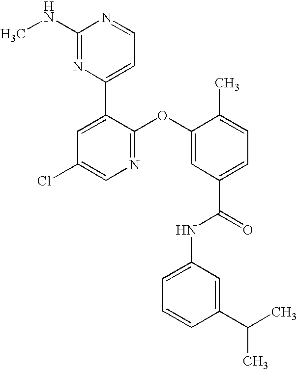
C1(NC)=NC(C2=CC(Cl)=CN=C2OC2=CC(C(=O)NC3=CC=CC(C(C)C)=C3)=CC=C2C)=CC=N1
